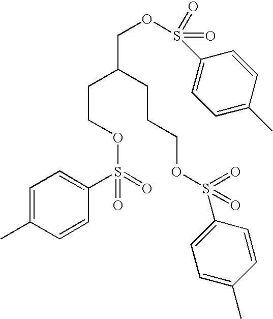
C(COS(=O)(=O)C1=CC=C(C)C=C1)C(CCCOS(C1=CC=C(C)C=C1)(=O)=O)COS(C1=CC=C(C)C=C1)(=O)=O
